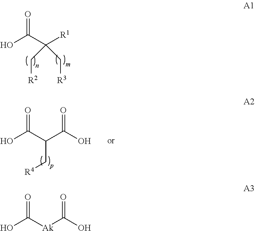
OC(C([R1])(C[R2])C[R3])=O.OC(C(C(=O)O)C[R4])=O.OC([Ak]C(=O)O)=O
